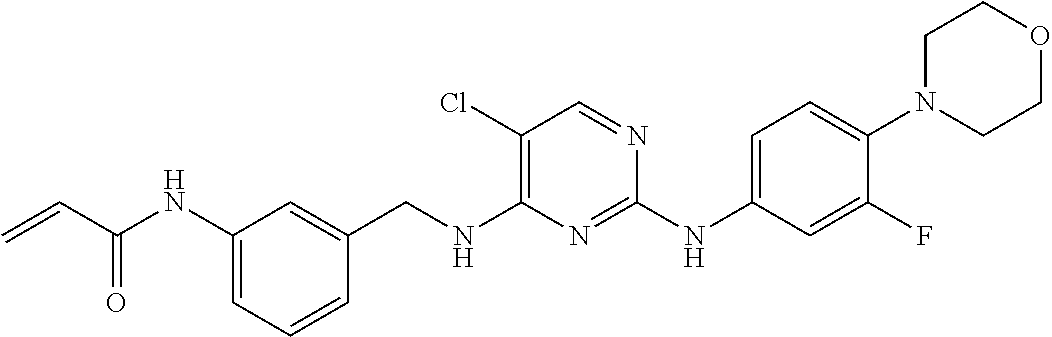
C=CC(NC1=CC=CC(CNC2=C(Cl)C=NC(NC3=CC=C(N4CCOCC4)C(F)=C3)=N2)=C1)=O
